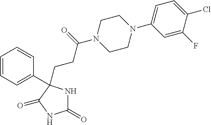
C1(=O)NC(CCC(N2CCN(C3=CC=C(Cl)C(F)=C3)CC2)=O)(C2=CC=CC=C2)C(=O)N1
